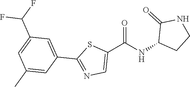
C1(C(NC2CCNC2=O)=O)=CN=C(C2=CC(C(F)F)=CC(C)=C2)S1
